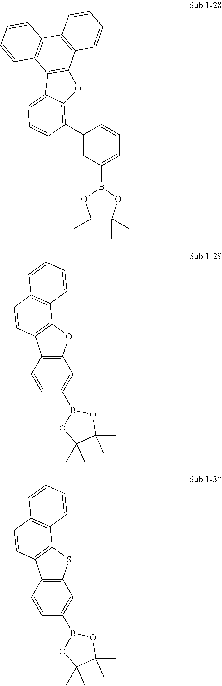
C1(C2=CC(B3OC(C)(C)C(C)(C)O3)=CC=C2)=C2C(=CC=C1)C1=C(O2)C2=C(C3=C1C=CC=C3)C=CC=C2.C1(C)(C)C(C)(C)OB(C2=CC3=C(C=C2)C2=C(O3)C3=C(C=C2)C=CC=C3)O1.C1(C)(C)C(C)(C)OB(C2=CC3=C(C=C2)C2=C(S3)C3=C(C=C2)C=CC=C3)O1
